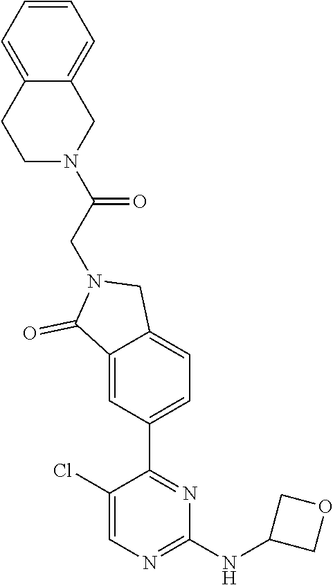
C1(NC2COC2)=NC=C(Cl)C(C2=CC=C3C(=C2)C(=O)N(CC(N2CC4=CC=CC=C4CC2)=O)C3)=N1
